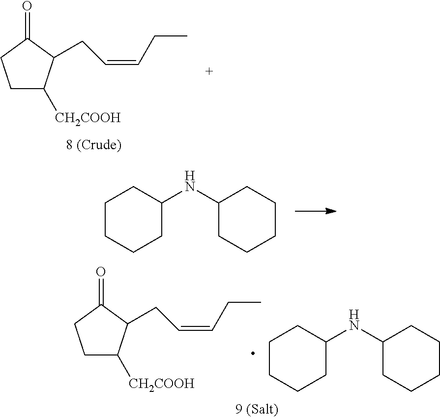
C1C([CH2COOH])C(CC=CCC)C(=O)C1.C1C([CH2COOH])C(CC=CCC)C(=O)C1.C1CCCC(NC2CCCCC2)C1.C1CCCC(NC2CCCCC2)C1
